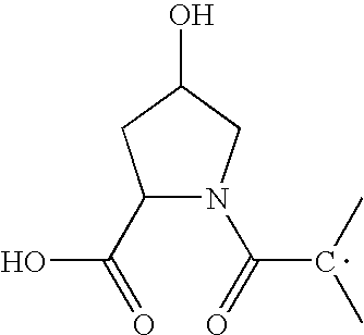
C1(C(O)=O)N(C(C(C)C)=O)CC(O)C1
